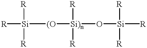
[R][Si]([(O][Si)n](O[Si]([R])([R])[R])([R])[R])([R])[R]
